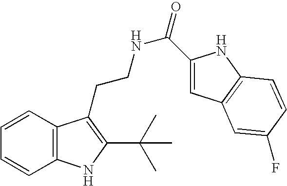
C1=CC2=C(C=C1)NC(C(C)(C)C)=C2CCNC(=O)C1=CC2=C(N1)C=CC(F)=C2
